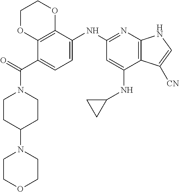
C1CC(N2CCOCC2)CCN1C(C1=CC=C(NC2=NC3=C(C(NC4CC4)=C2)C([CN])=CN3)C2=C1OCCO2)=O
